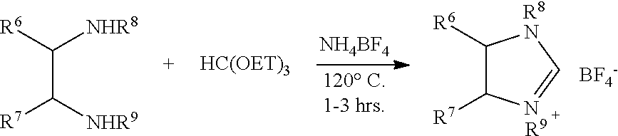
[NH4BF4].C1([R6])C([R7])N=CN1.[R8].[R9].[BF4-].C(C([NHR9])[R7])([R6])[NHR8]
